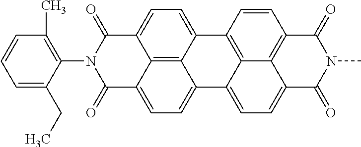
C1(=O)C2=CC=C3C4=C2C(=CC=C4C2=C4C3=CC=C3C4=C(C=C2)C(=O)N(C)C3=O)C(=O)N1C1=C(C)C=CC=C1CC
